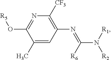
N1=C(O[R5])C(C)=CC(N=C(N([R1])[R2])[R6])=C1[CF3]
